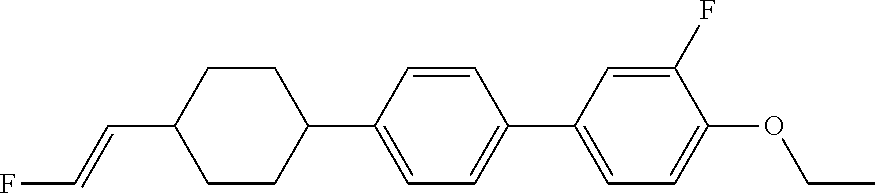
C1CC(C=CF)CCC1C1=CC=C(C2=CC=C(OCC)C(F)=C2)C=C1
